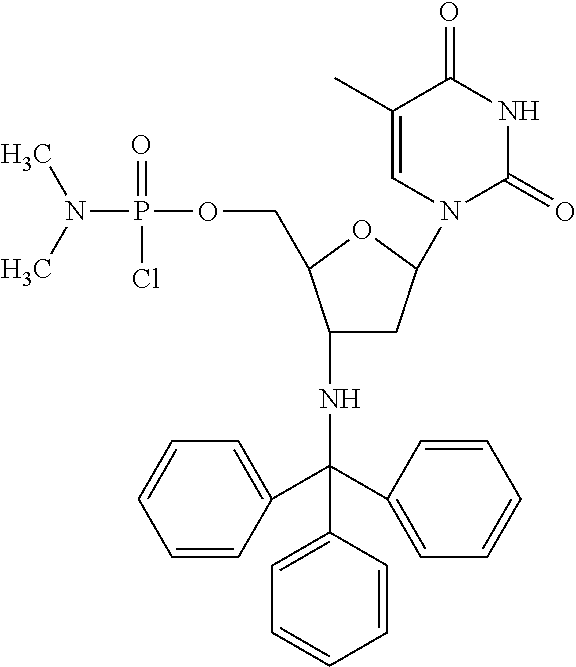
CN(C)P(OCC1C(NC(C2=CC=CC=C2)(C2=CC=CC=C2)C2=CC=CC=C2)CC(N2C(=O)NC(=O)C(C)=C2)O1)(=O)Cl
